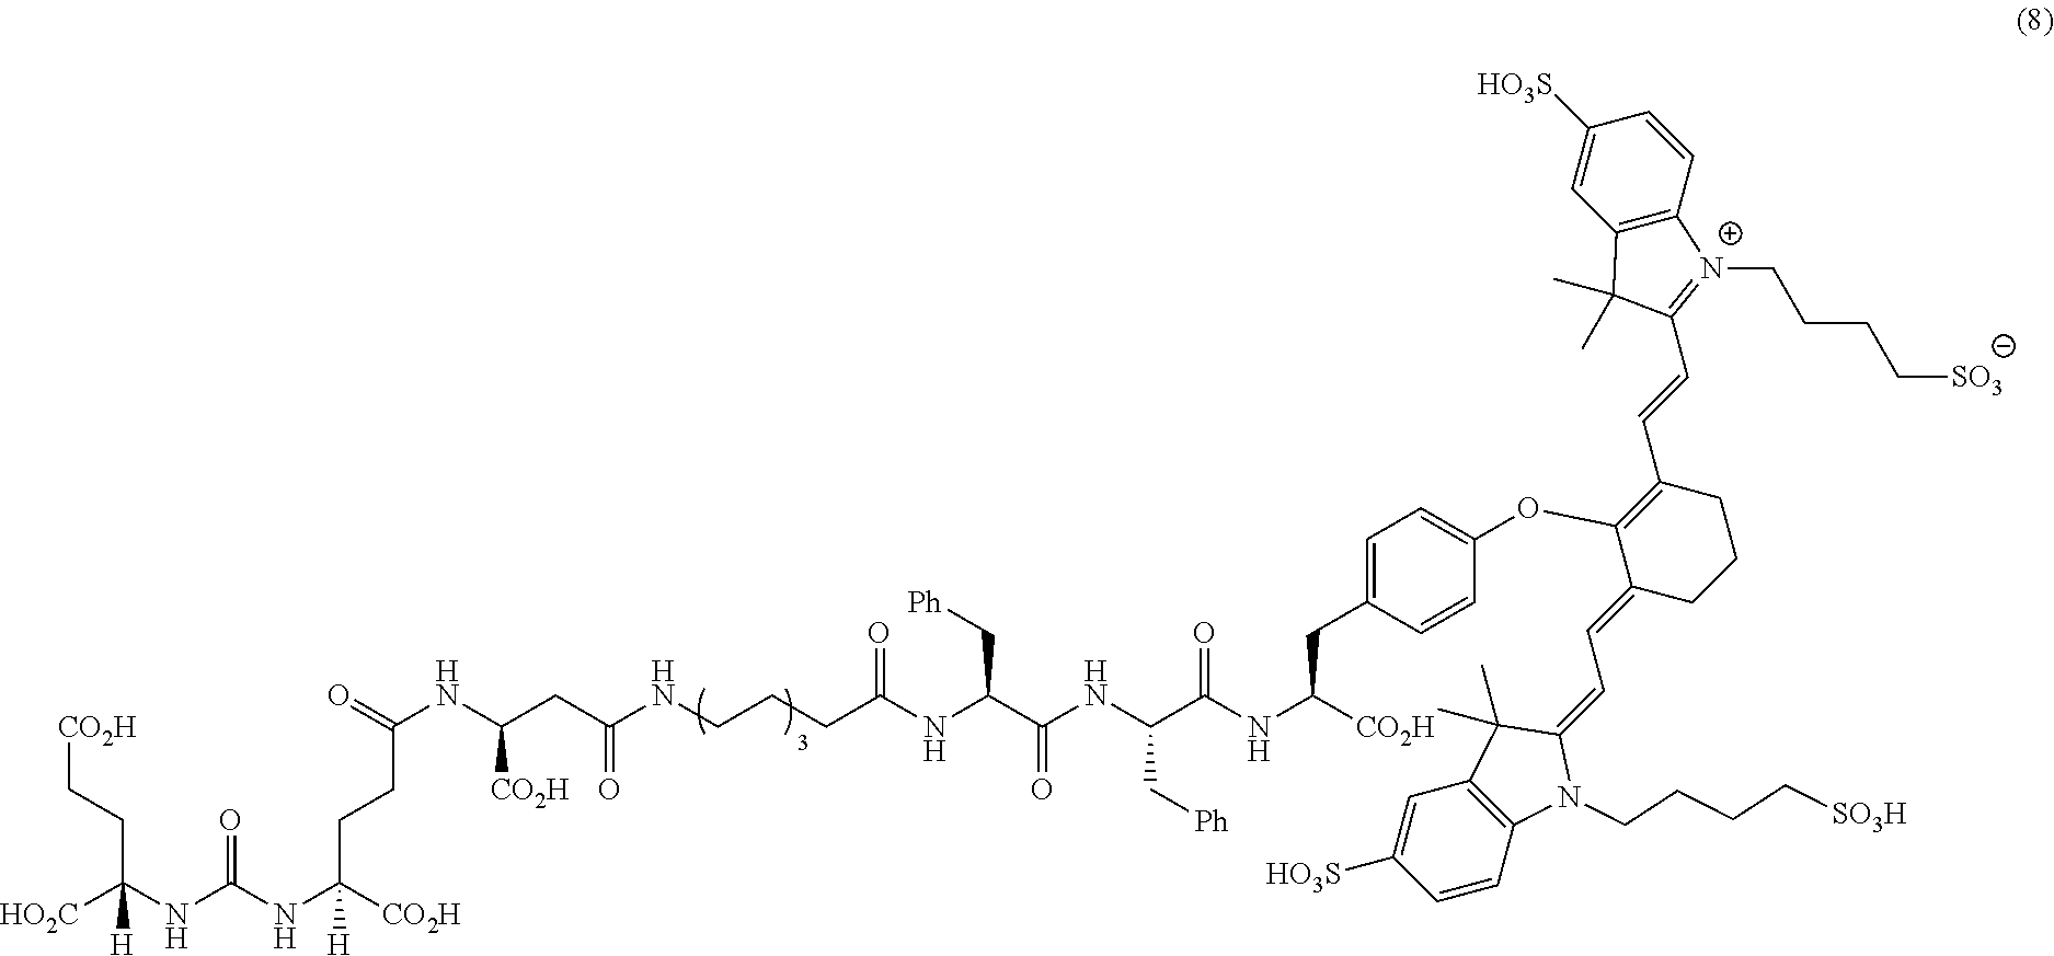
[HO2C]C(NC(NC([CO2H])(CCC(=O)NC(CC(NCCCC(NC(C(NC(C(NC(CC1=CC=C(OC2=C(C=CC3=[N+](CCCC[SO3])C4=C(C3(C)C)C=C([HO3S])C=C4)CCCC2=CC=C2N(CCCC[SO3H])C3=C(C2(C)C)C=C([HO3S])C=C3)C=C1)[CO2H])=O)C[Ph])=O)C[Ph])=O)=O)[CO2H])[H])=O)(CC[CO2H])[H]
